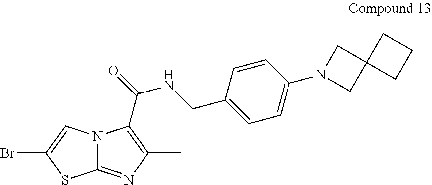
C1=C(CNC(=O)C2=C(C)N=C3N2C=C(Br)S3)C=CC(N2CC3(C2)CCC3)=C1
